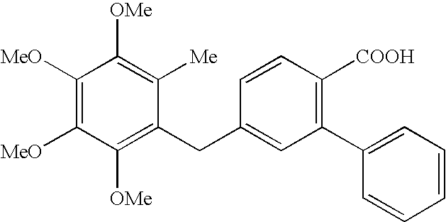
C1([OMe])=C(CC2=CC(C3=CC=CC=C3)=C([COOH])C=C2)C([Me])=C([OMe])C([MeO])=C1[MeO]
